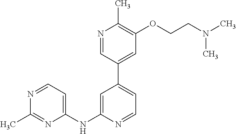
C1=NC(NC2=CC=NC(C)=N2)=CC(C2=CC(OCCN(C)C)=C(C)N=C2)=C1
